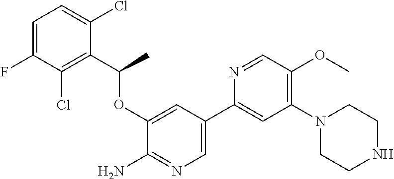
C1(OC(C2=C(Cl)C(F)=CC=C2Cl)C)=CC(C2=CC(N3CCNCC3)=C(OC)C=N2)=CN=C1N
